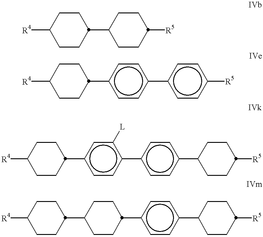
[R4]C1CCC(C2CCC([R5])CC2)CC1.c1(-c2ccc(C3CCC([R4])CC3)cc2)ccc([R5])cc1.[R4]C1CCC(c2ccc(-c3ccc(C4CCC([R5])CC4)cc3)c([L])c2)CC1.[R4]C1CCC(C2CCC(c3ccc(C4CCC([R5])CC4)cc3)CC2)CC1
